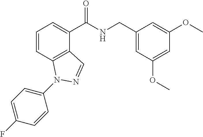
C1=CC2=C(C(C(NCC3=CC(OC)=CC(OC)=C3)=O)=C1)C=NN2C1=CC=C(F)C=C1
